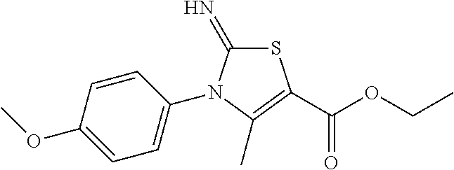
S1C(=N)N(C2=CC=C(OC)C=C2)C(C)=C1C(OCC)=O
